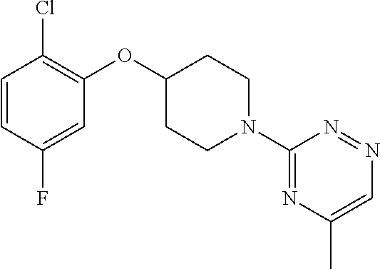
C1=CC(F)=CC(OC2CCN(C3=NC(C)=CN=N3)CC2)=C1Cl
